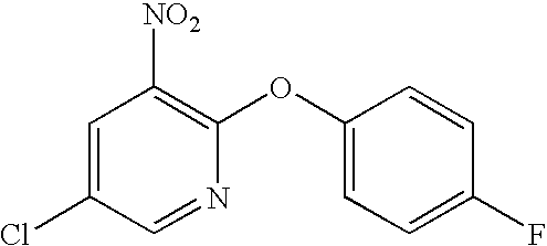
C1=C(Cl)C=NC(OC2=CC=C(F)C=C2)=C1[NO2]
